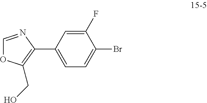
C1(F)=CC(C2=C(CO)OC=N2)=CC=C1Br
